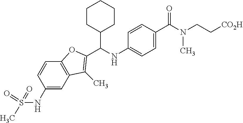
C1(NS(=O)(C)=O)=CC2=C(C=C1)OC(C(NC1=CC=C(C(N(CC[CO2H])C)=O)C=C1)C1CCCCC1)=C2C
